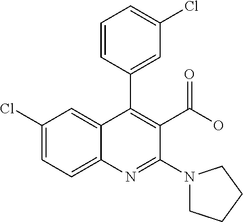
C1(Cl)=CC=C2C(=C1)C(C1=CC(Cl)=CC=C1)=C(C(O)=O)C(N1CCCC1)=N2
